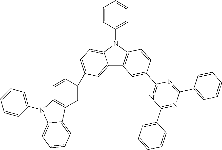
C12=CC(C3=CC4=C(C=C3)N(C3=CC=CC=C3)C3=CC=CC=C43)=CC=C1N(C1=CC=CC=C1)C1=C2C=C(C2=NC(C3=CC=CC=C3)=NC(C3=CC=CC=C3)=N2)C=C1
